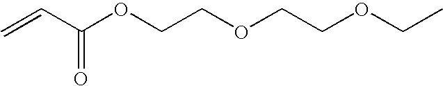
C(=O)(C=C)OCCOCCOCC
